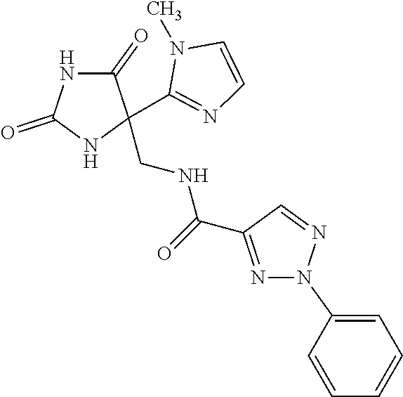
C1(=O)NC(=O)NC1(C1=NC=CN1C)CNC(=O)C1=NN(C2=CC=CC=C2)N=C1
